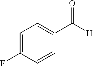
C1=C(F)C=CC(C([H])=O)=C1
